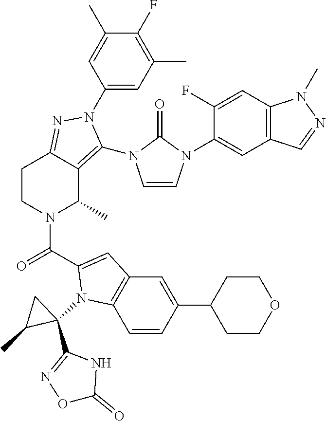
C1(F)=C(C)C=C(N2C(N3C=CN(C4=CC5=C(C=C4F)N(C)N=C5)C3=O)=C3C(C)N(C(=O)C4=CC5=C(C=CC(C6CCOCC6)=C5)N4C4(C5=NOC(=O)N5)CC4C)CCC3=N2)C=C1C
